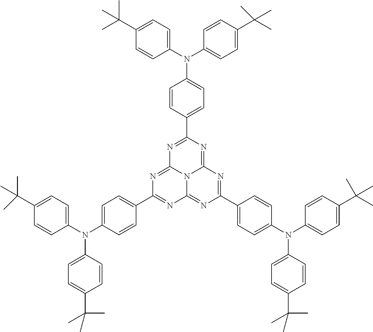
C1=CC(C2=NC3=NC(C4=CC=C(N(C5=CC=C(C(C)(C)C)C=C5)C5=CC=C(C(C)(C)C)C=C5)C=C4)=NC4=NC(C5=CC=C(N(C6=CC=C(C(C)(C)C)C=C6)C6=CC=C(C(C)(C)C)C=C6)C=C5)=NC(=N2)N34)=CC=C1N(C1=CC=C(C(C)(C)C)C=C1)C1=CC=C(C(C)(C)C)C=C1
